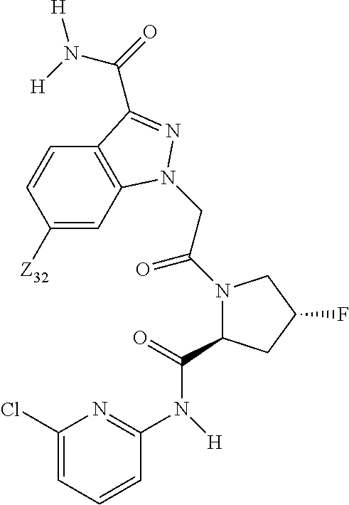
N([H])(C(=O)C1CC(F)CN1C(CN1C2=C(C=CC([Z32])=C2)C(C(=O)N([H])[H])=N1)=O)C1=NC(Cl)=CC=C1
